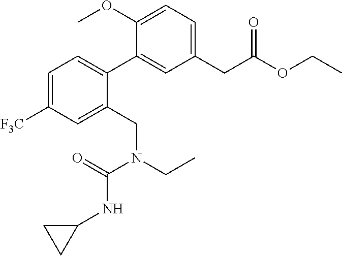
COC1=CC=C(CC(OCC)=O)C=C1C1=CC=C([F3C])C=C1CN(CC)C(=O)NC1CC1
